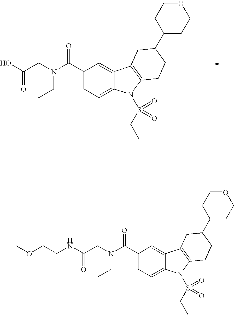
C1(C(N(CC(O)=O)CC)=O)=CC=C2C(=C1)C1=C(N2S(CC)(=O)=O)CCC(C2CCOCC2)C1.C1(C(N(CC(NCCOC)=O)CC)=O)=CC=C2C(=C1)C1=C(N2S(CC)(=O)=O)CCC(C2CCOCC2)C1
